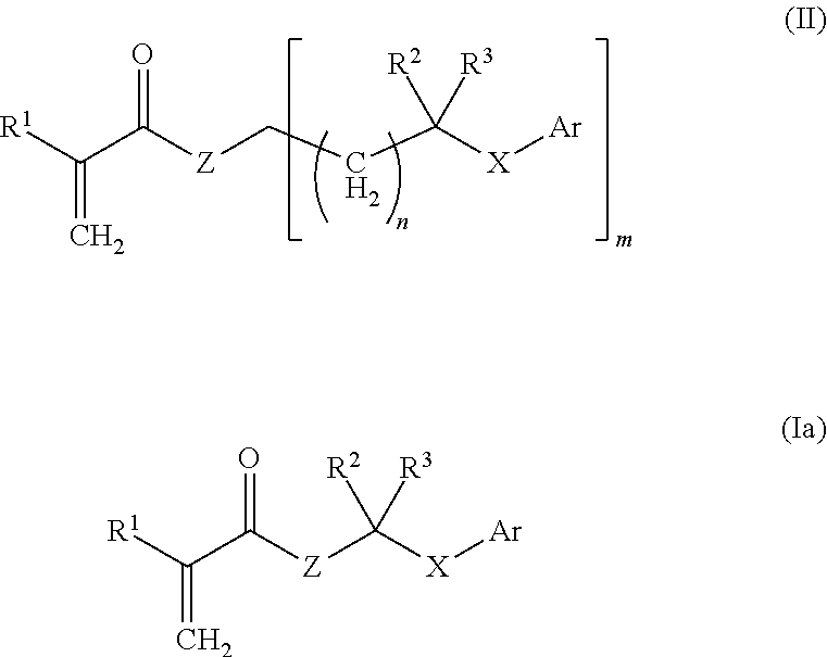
[R1]C(C([Z]CCC([X][Ar])([R2])[R3])=O)=C.[R1]C(C([Z]C([X][Ar])([R2])[R3])=O)=C
